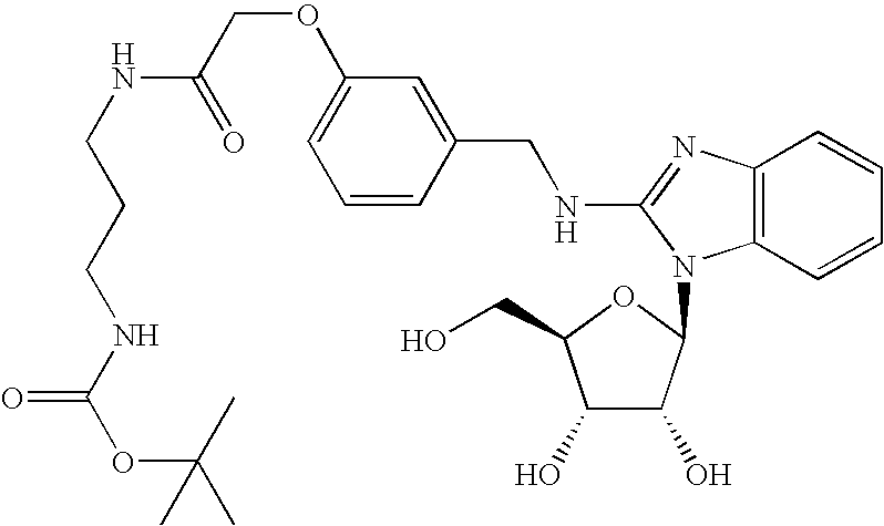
C1=C(OCC(NCCCNC(OC(C)(C)C)=O)=O)C=C(CNC2=NC3=C(N2C2C(O)C(O)C(CO)O2)C=CC=C3)C=C1
